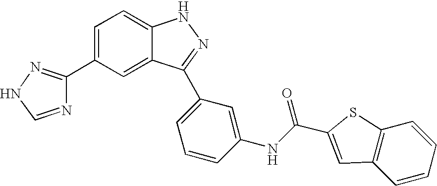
C1(C2=CC=C3C(=C2)C(C2=CC=CC(NC(=O)C4=CC5=C(C=CC=C5)S4)=C2)=NN3)=NNC=N1
